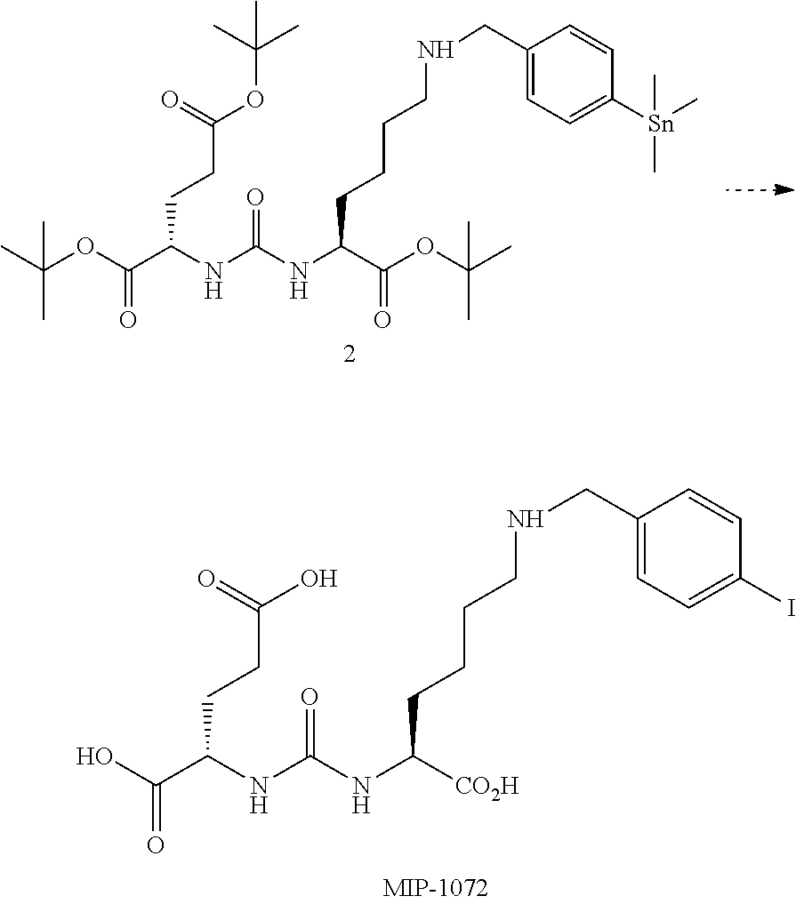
OC(C(NC(NC([CO2H])CCCCNCC1=CC=C(I)C=C1)=O)CCC(O)=O)=O.CC(OC(C(NC(NC(C(OC(C)(C)C)=O)CCCCNCC1=CC=C([Sn](C)(C)C)C=C1)=O)CCC(OC(C)(C)C)=O)=O)(C)C
